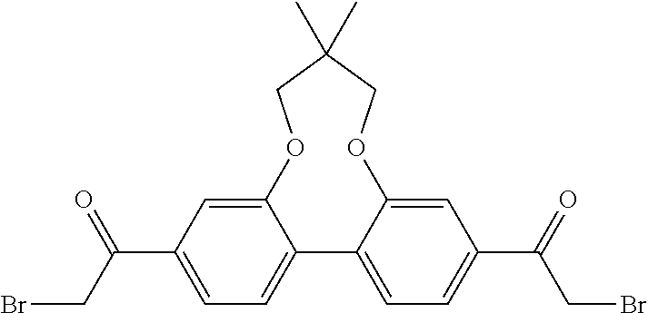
O1C2=CC(C(CBr)=O)=CC=C2C2=CC=C(C(=O)CBr)C=C2OCC(C)(C)C1
